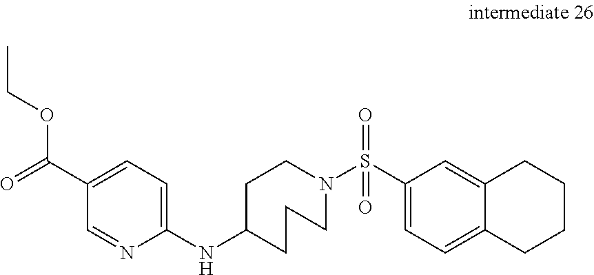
C1=C(C(=O)OCC)C=NC(NC2CCCN(S(C3=CC=C4C(=C3)CCCC4)(=O)=O)CC2)=C1
